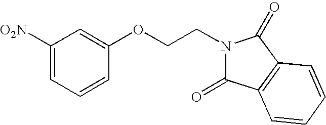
[O2N]C1=CC=CC(OCCN2C(=O)C3=C(C2=O)C=CC=C3)=C1
